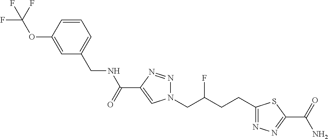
C1=CC(OC(F)(F)F)=CC(CNC(C2=CN(CC(CCC3=NN=C(C(=O)N)S3)F)N=N2)=O)=C1
